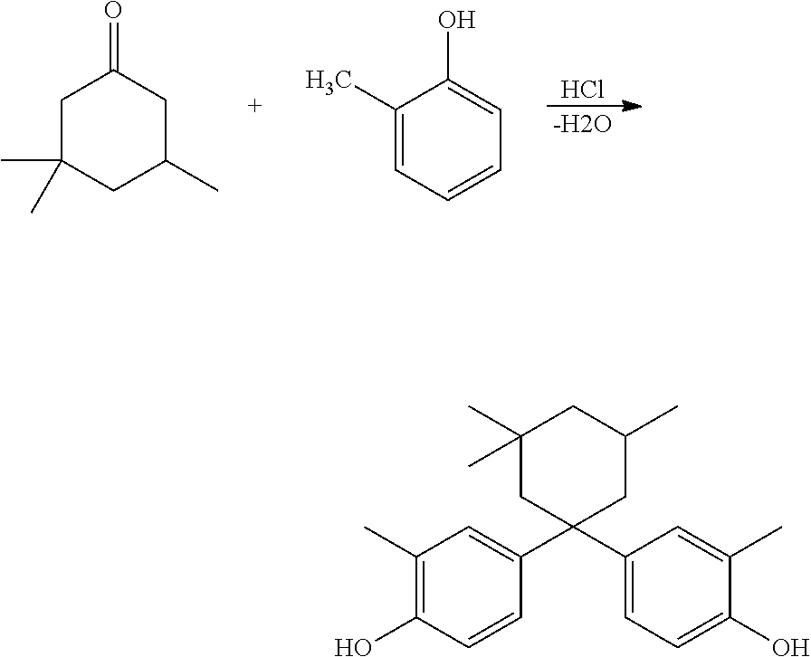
C1C(C)(C)CC(C)CC1=O.C1(C)=CC=CC=C1O.Cl.[-H2O].C1(C)=C(O)C=CC(C2(C3=CC=C(O)C(C)=C3)CC(C)CC(C)(C)C2)=C1
